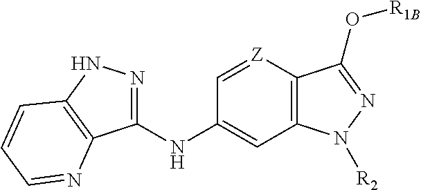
C12=C([Z]=CC(NC3=NNC4=C3N=CC=C4)=C1)C(O[R1B])=NN2[R2]
